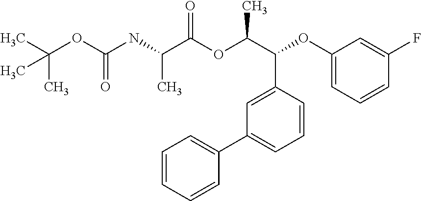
C(OC(NC(C(OC(C(C1=CC(C2=CC=CC=C2)=CC=C1)OC1=CC=CC(F)=C1)C)=O)C)=O)(C)(C)C
